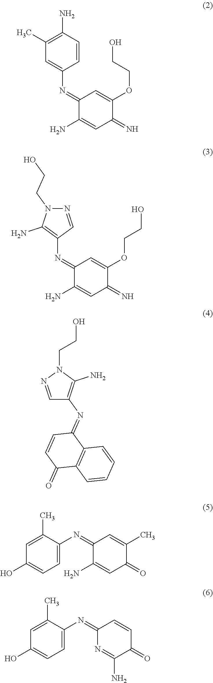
C1(=N)C=C(N)C(=NC2=CC(C)=C(N)C=C2)C=C1OCCO.C1(=N)C=C(N)C(=NC2=C(N)N(CCO)N=C2)C=C1OCCO.C1=NN(CCO)C(N)=C1N=C1C=CC(=O)C2=C1C=CC=C2.C1(=NC2=CC=C(O)C=C2C)C(N)=CC(=O)C(C)=C1.C1(=NC2=CC=C(O)C=C2C)N=C(N)C(=O)C=C1
